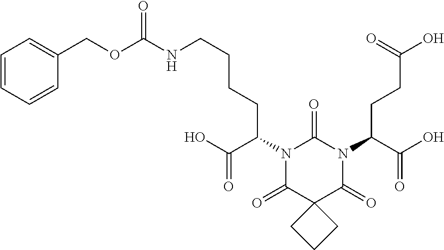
N1(C(CCC(O)=O)C(O)=O)C(=O)N(C(C(=O)O)CCCCNC(OCC2=CC=CC=C2)=O)C(=O)C2(C1=O)CCC2
